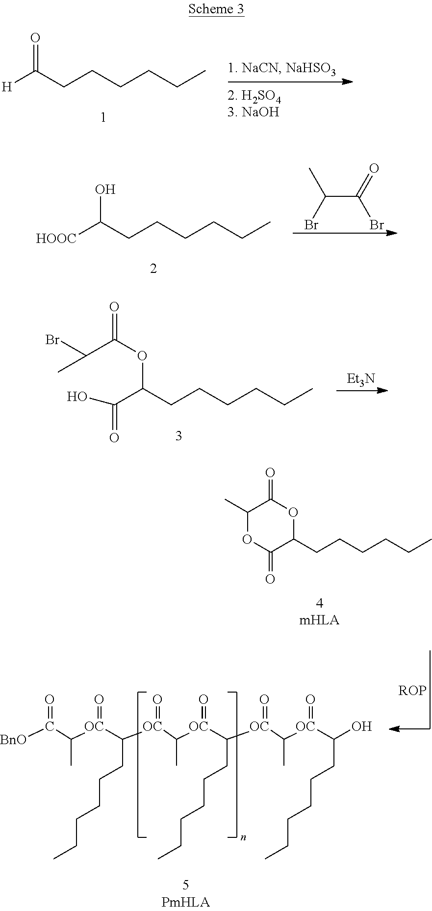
[H]C(CCCCCC)=O.[HOOC]C(CCCCCC)O.C(C(=O)Br)(Br)C.C(C(OC(C(O)=O)CCCCCC)=O)(Br)C.[Et3N].[BnO]C(C([OC](C([OC](C([OC](C([OC](C([OC](C(O)CCCCCC)=O)C)=O)CCCCCC)=O)C)=O)CCCCCC)=O)C)=O.C1(C)OC(=O)C(CCCCCC)OC1=O
